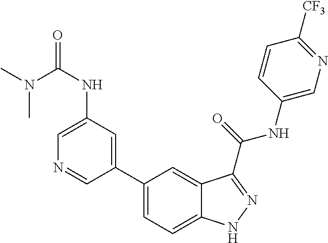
C1(NC(=O)N(C)C)=CN=CC(C2=CC=C3C(=C2)C(C(NC2=CN=C([CF3])C=C2)=O)=NN3)=C1
